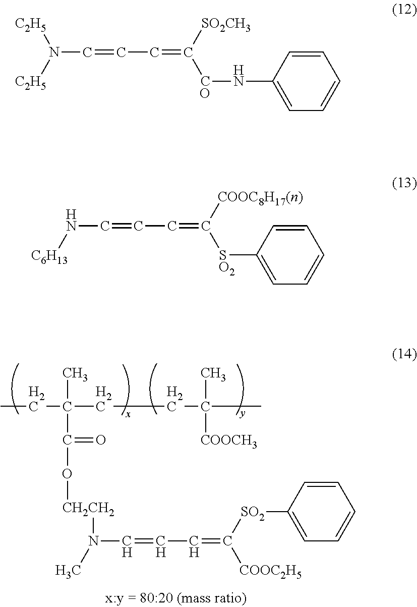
C(=CC=C([SO2]C1=CC=CC=C1)[COOC2H5])N(C)[CH2CH2]OC(=O)C(CCC(C)(C)[COOCH3])(CC)C.N(C=CC=C([SO2CH3])[CO]NC1=CC=CC=C1)([C2H5])[C2H5].N(C=CC=C([COOC8H17(n)])[SO2]C1=CC=CC=C1)[C6H13]
